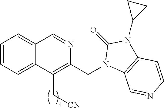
C1=CC=C2C(=C1)C=NC(CN1C3=C(N(C4CC4)C1=O)C=CN=C3)=C2C[CN]
